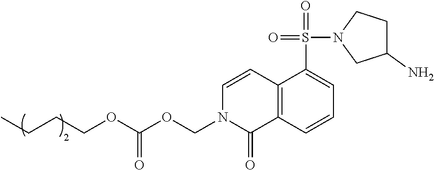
C12=C(C=CC=C1S(=O)(N1CC(N)CC1)=O)C(=O)N(COC(OCCCC)=O)C=C2
